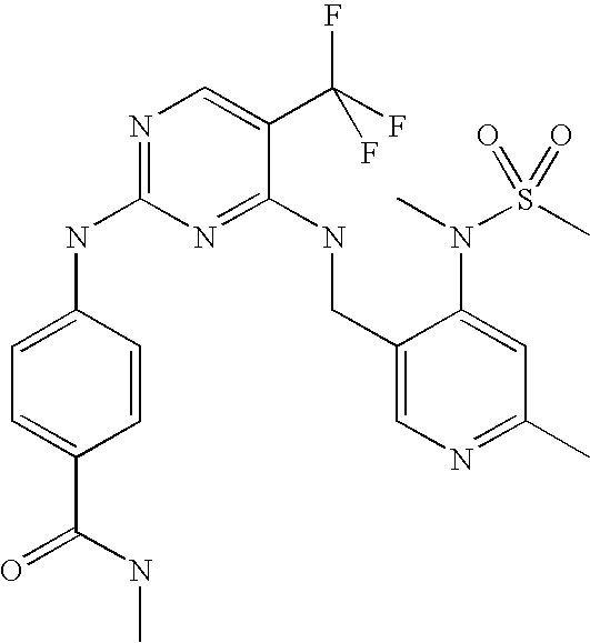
C1(CNC2=NC(NC3=CC=C(C(NC)=O)C=C3)=NC=C2C(F)(F)F)=CN=C(C)C=C1N(S(C)(=O)=O)C
